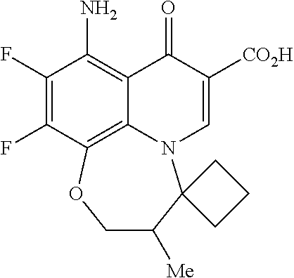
FC1=C(F)C(N)=C2C3=C1OCC([Me])C1(N3C=C([CO2H])C2=O)CCC1
